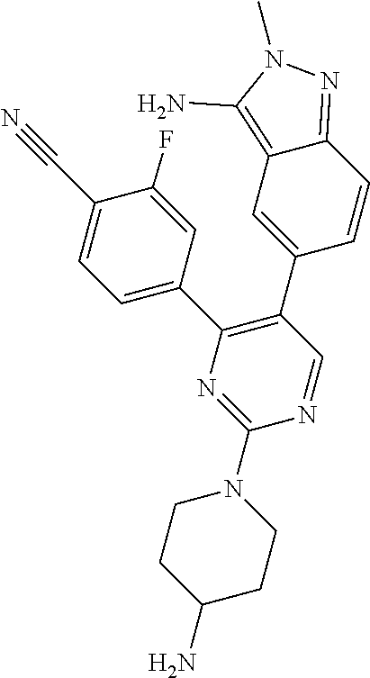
C1(N2CCC(N)CC2)=NC(C2=CC=C(C#N)C(F)=C2)=C(C2=CC3=C(N)N(C)N=C3C=C2)C=N1
